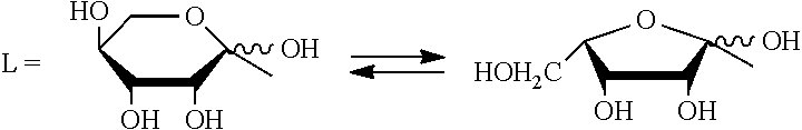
O1CC(O)C(O)C(O)C1(C)O.C1(O)C(O)C(O)(C)OC1[HOH2C]
